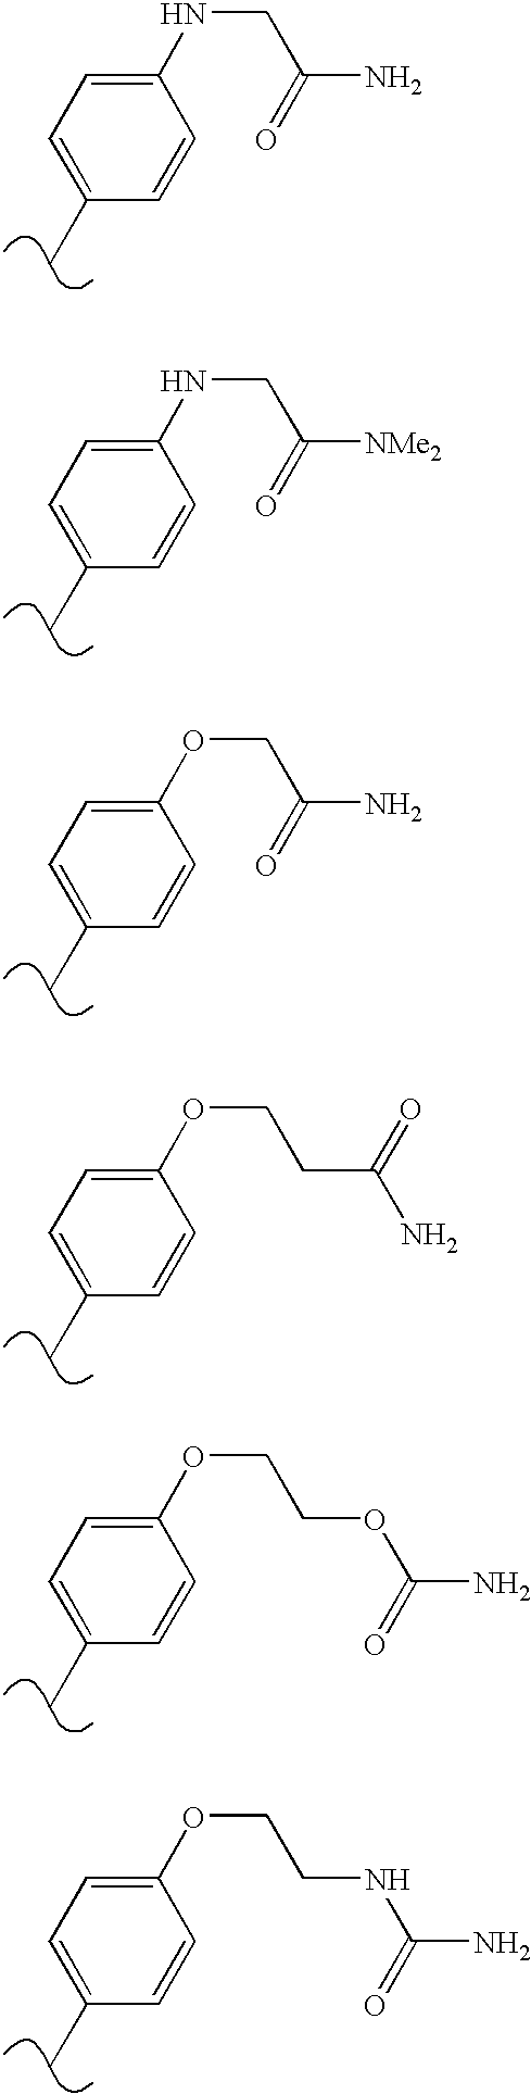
C1=C(C)C=CC(NCC(N)=O)=C1.C1=C(C)C=CC(NCC([NMe2])=O)=C1.C1=C(C)C=CC(OCC(N)=O)=C1.C1=C(C)C=CC(OCCC(N)=O)=C1.C1=C(C)C=CC(OCCOC(=O)N)=C1.C1=C(C)C=CC(OCCNC(=O)N)=C1
